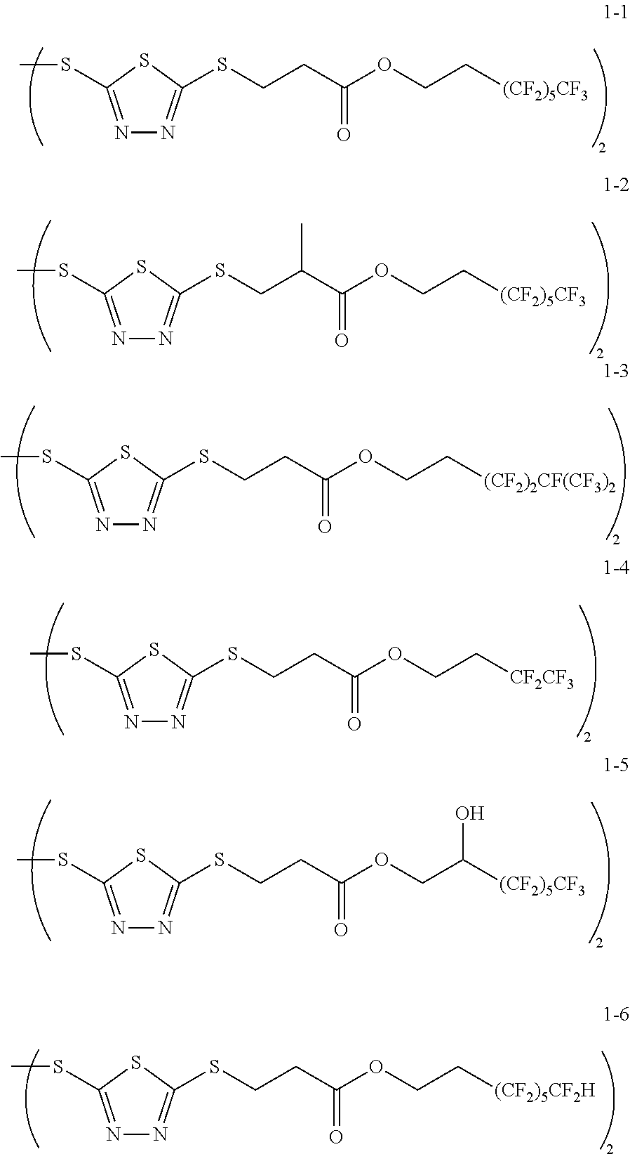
CSC1=NN=C(SCCC(OCC[(CF2)5CF3])=O)S1.CSC1=NN=C(SCC(C(OCC[(CF2)5CF3])=O)C)S1.CSC1=NN=C(SCCC(OCC[(CF2)2CF(CF3)2])=O)S1.CSC1=NN=C(SCCC(OCC[CF2CF3])=O)S1.CSC1=NN=C(SCCC(OCC([(CF2)5CF3])O)=O)S1.CSC1=NN=C(SCCC(OCC[(CF2)5CF2H])=O)S1
